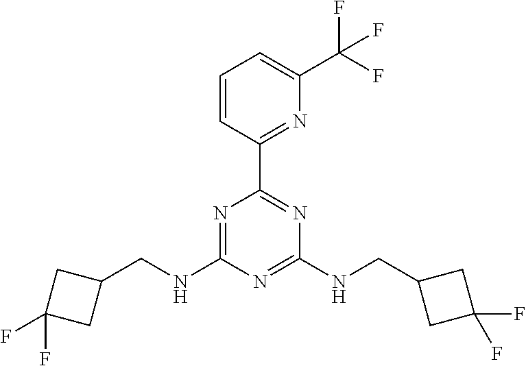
C1=CC(C2=NC(NCC3CC(F)(F)C3)=NC(NCC3CC(F)(F)C3)=N2)=NC(C(F)(F)F)=C1
